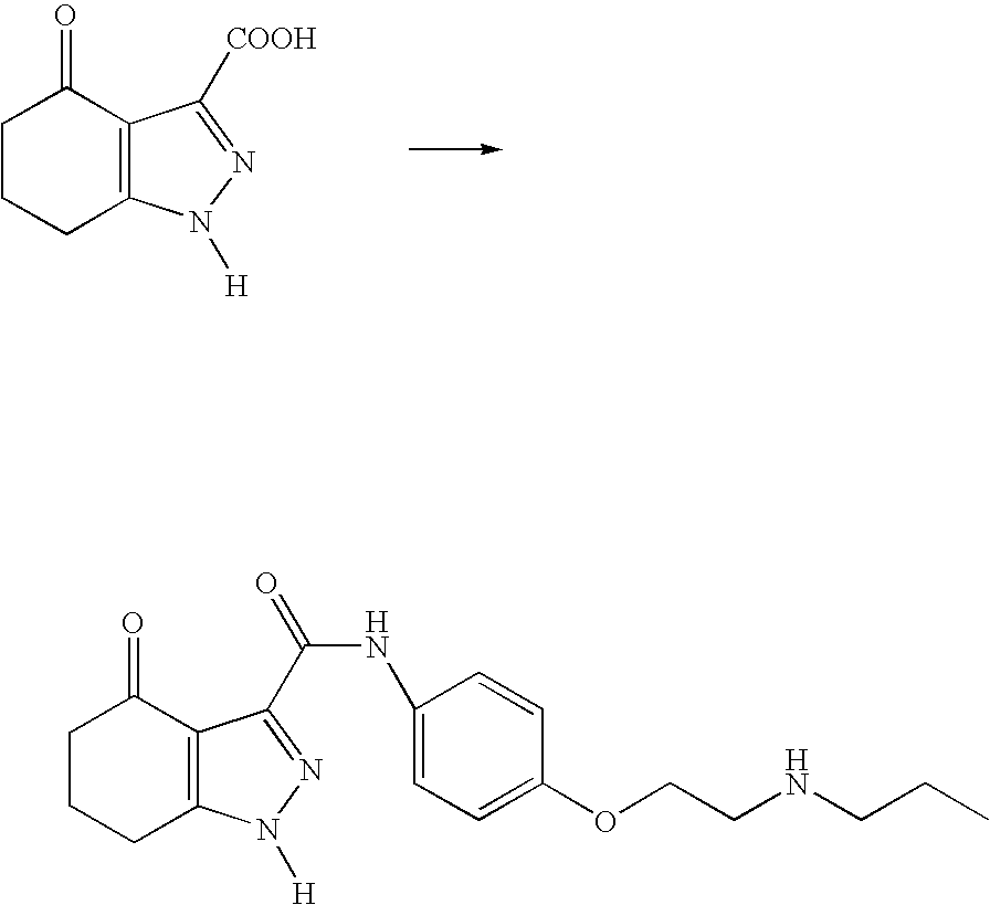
C1CCC2=C(C1=O)C([COOH])=NN2[H].C1CCC2=C(C1=O)C(C(NC1=CC=C(OCCNCCC)C=C1)=O)=NN2[H]
